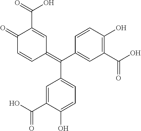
C1=C(C(O)=O)C(O)=CC=C1C(=C1C=CC(=O)C(C(=O)O)=C1)C1=CC(C(O)=O)=C(O)C=C1
